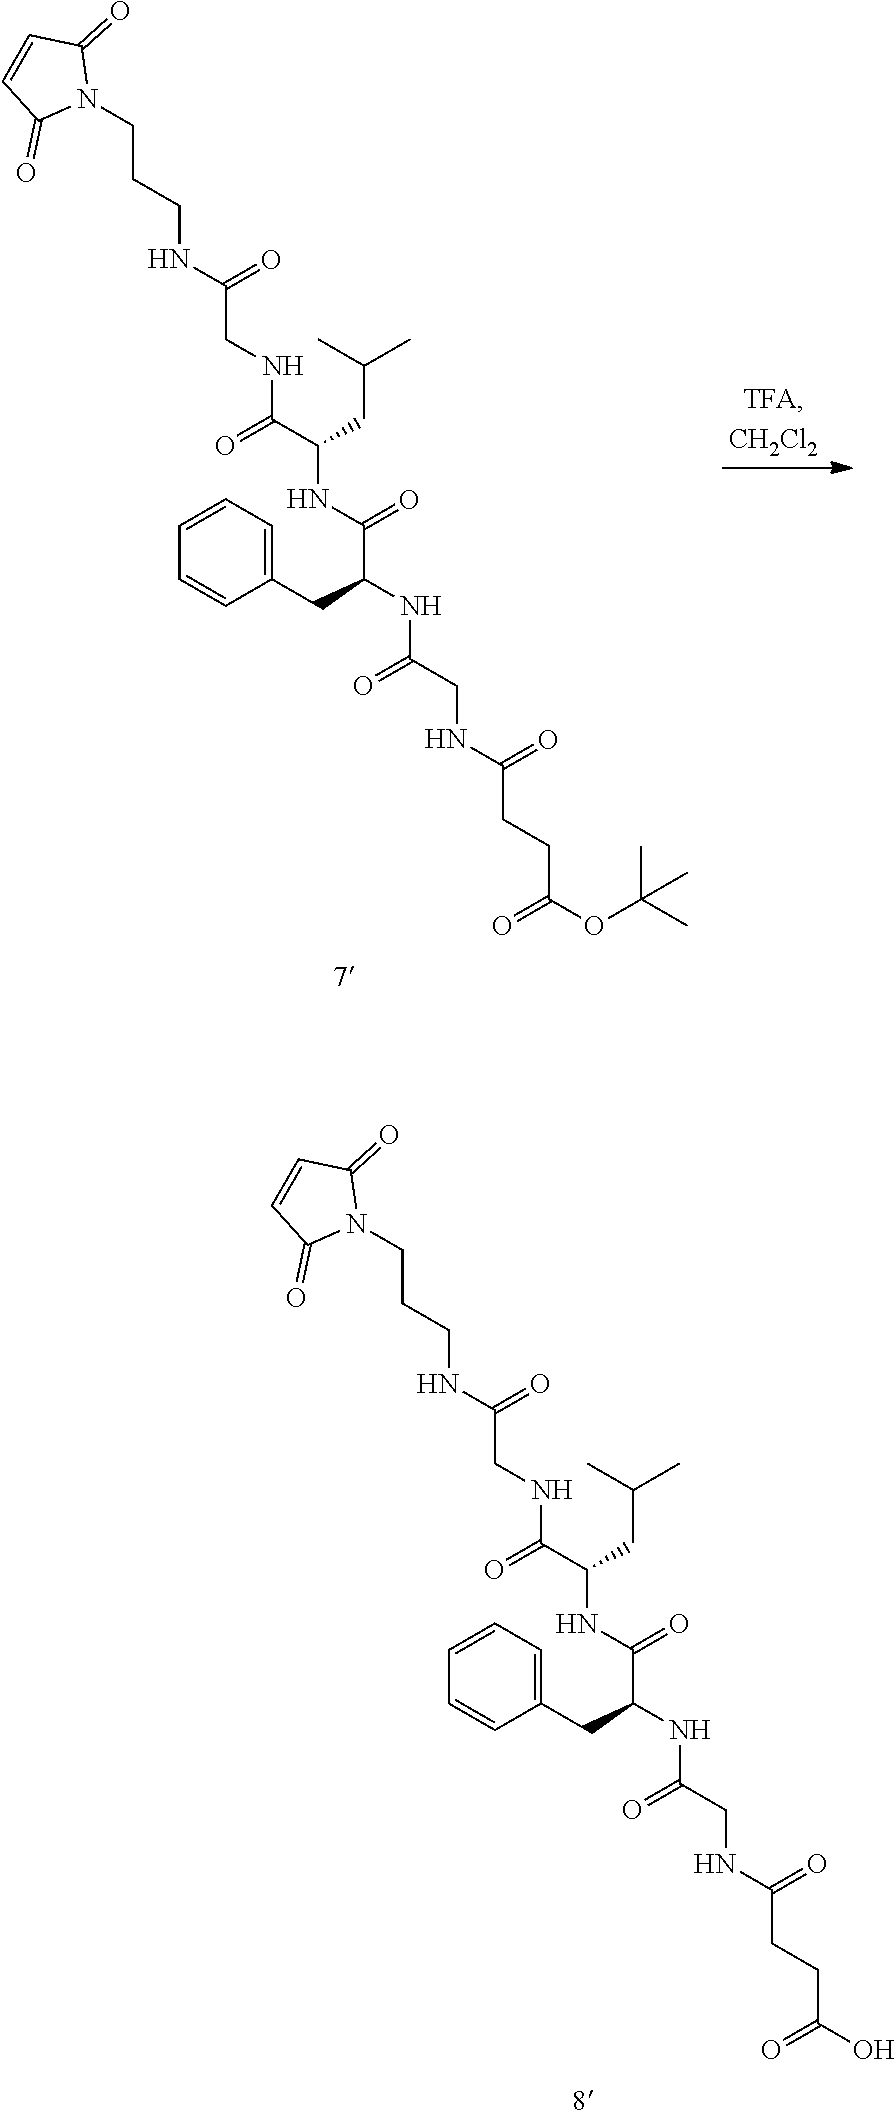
C1(CC(NC(CNC(=O)CCC(O)=O)=O)C(NC(C(=O)NCC(NCCCN2C(=O)C=CC2=O)=O)CC(C)C)=O)=CC=CC=C1.C1(CC(NC(CNC(=O)CCC(OC(C)(C)C)=O)=O)C(NC(C(=O)NCC(NCCCN2C(=O)C=CC2=O)=O)CC(C)C)=O)=CC=CC=C1
